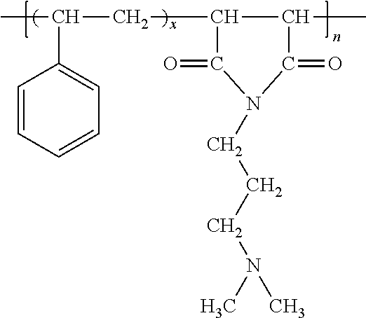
C1=CC=CC=C1C(C)CC1C(C)C(=O)N(CCCN(C)C)C1=O
